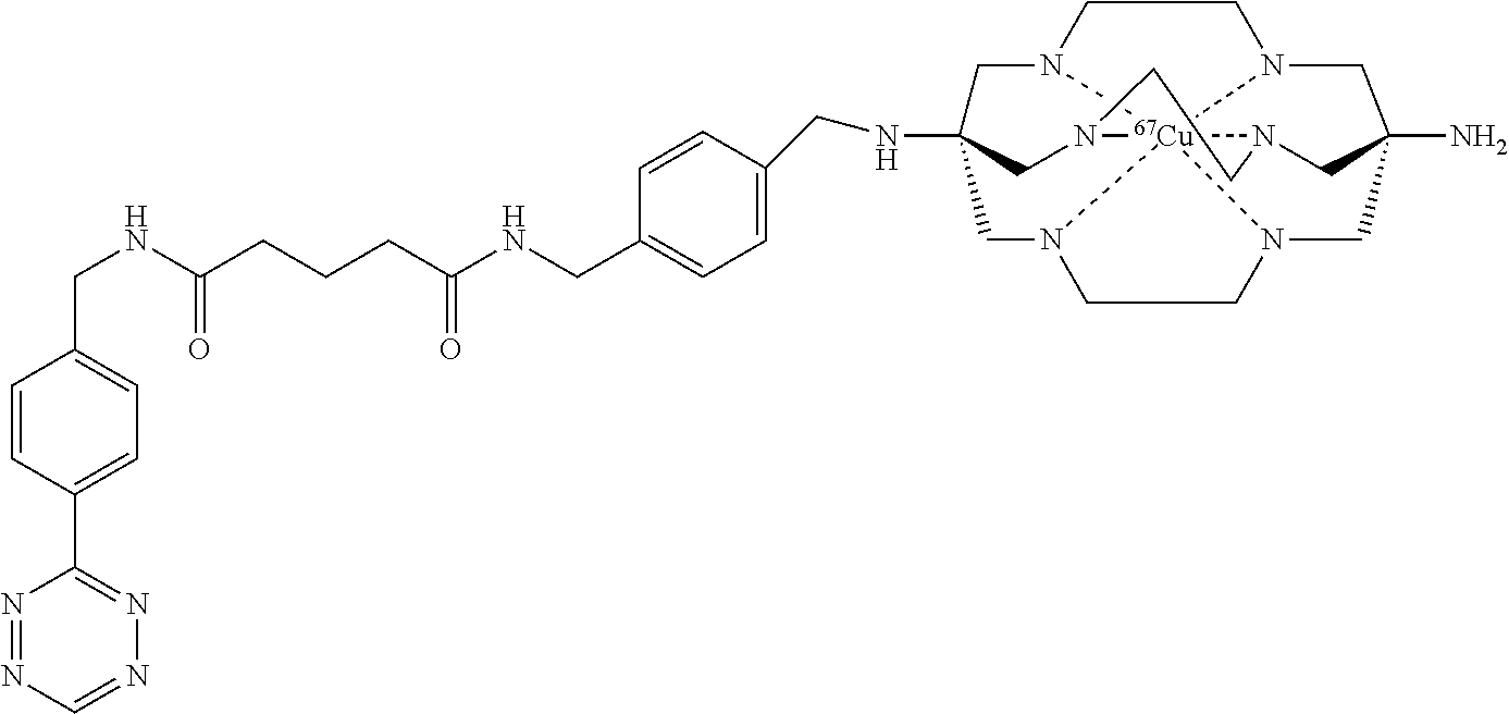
N1=NC=NN=C1C1=CC=C(CNC(CCCC(NCC2=CC=C(CNC34CN5CCN6CC7(N)CN8[Cu]569(N(C3)CC8)N(C4)CCN9C7)C=C2)=O)=O)C=C1
